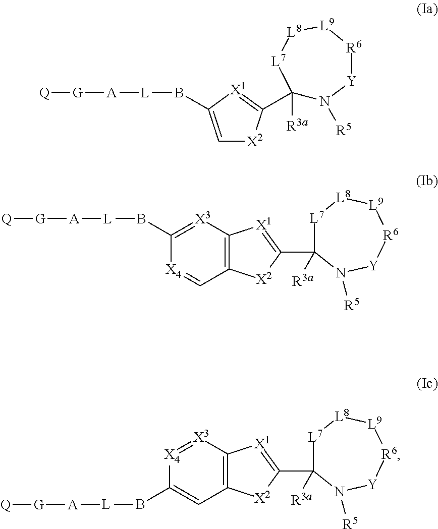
[Q][G][A][L]BC1=C[X2]C(C2([R3a])N([R5])[Y][R6][L9][L8][L7]2)=[X1]1.[Q][G][A][L]BC1=[X3]C2=C([X2]C(C3([R3a])[L7][L8][L9][R6][Y]N3[R5])=[X1]2)C=[X4]1.[Q][G][A][L]BC1=CC2=C([X1]=C(C3([R3a])[L7][L8][L9][R6][Y]N3[R5])[X2]2)[X3]=[X4]1
